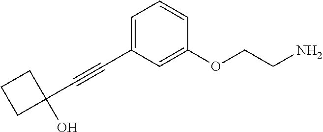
C(#CC1=CC=CC(OCCN)=C1)C1(O)CCC1
